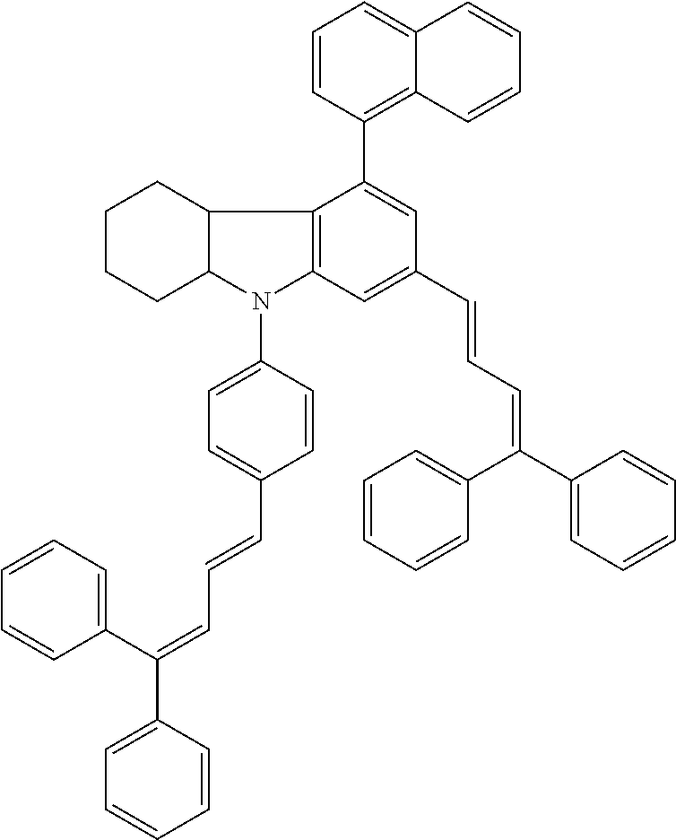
C12=C(C=C(C=CC=C(C3=CC=CC=C3)C3=CC=CC=C3)C=C1C1=C3C=CC=CC3=CC=C1)N(C1=CC=C(C=CC=C(C3=CC=CC=C3)C3=CC=CC=C3)C=C1)C1C2CCCC1
